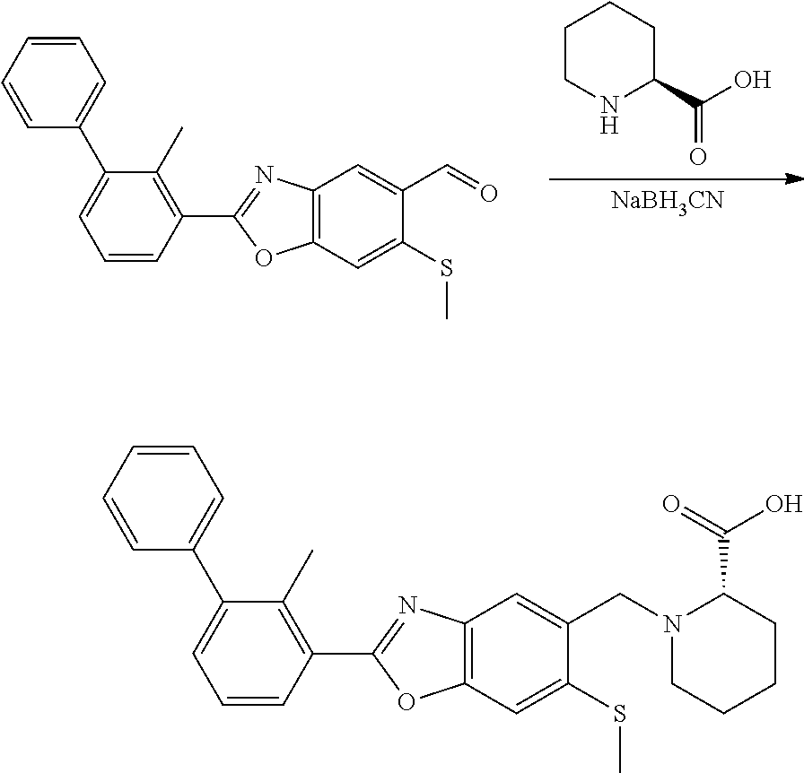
[NaBH3CN].C12=C(C=C(SC)C(C=O)=C1)OC(C1=C(C)C(C3=CC=CC=C3)=CC=C1)=N2.C1CNC(C(O)=O)CC1.C12=C(C=C(SC)C(CN3CCCCC3C(O)=O)=C1)OC(C1=C(C)C(C3=CC=CC=C3)=CC=C1)=N2
